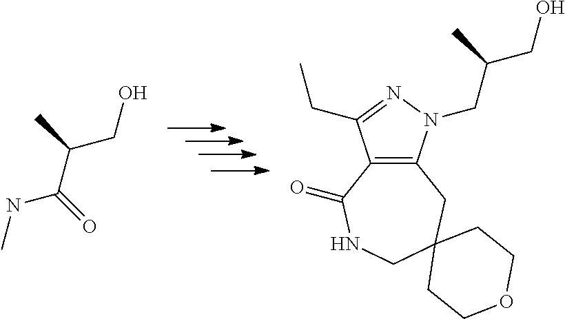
N(C(C(CO)C)=O)C.C12=C(N(CC(CO)C)N=C1CC)CC1(CNC2=O)CCOCC1
